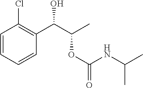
OC(C(OC(=O)NC(C)C)C)C1=C(Cl)C=CC=C1
